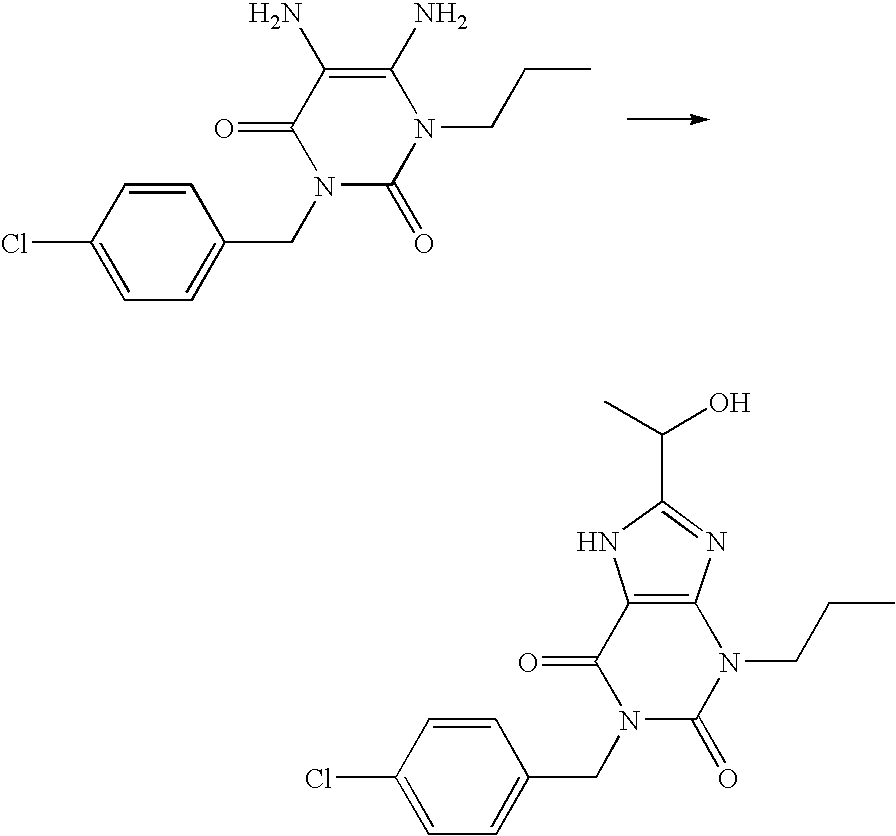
C1=CC(Cl)=CC=C1CN1C(=O)N(CCC)C(N)=C(N)C1=O.C1=CC(Cl)=CC=C1CN1C(=O)N(CCC)C2=C(C1=O)NC(C(C)O)=N2
